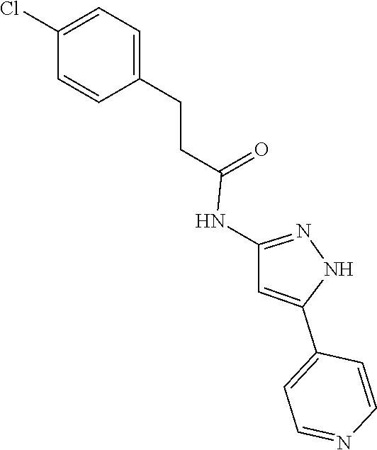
N1=C(NC(CCC2=CC=C(Cl)C=C2)=O)C=C(C2=CC=NC=C2)N1
